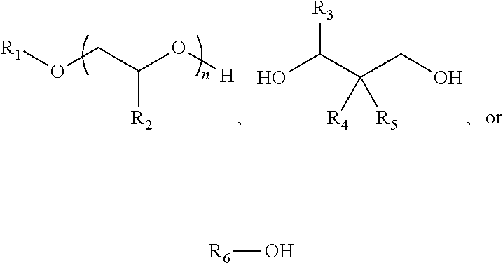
[R1]OCC(O[H])[R2].OC(C(CO)([R4])[R5])[R3].[R6]O
